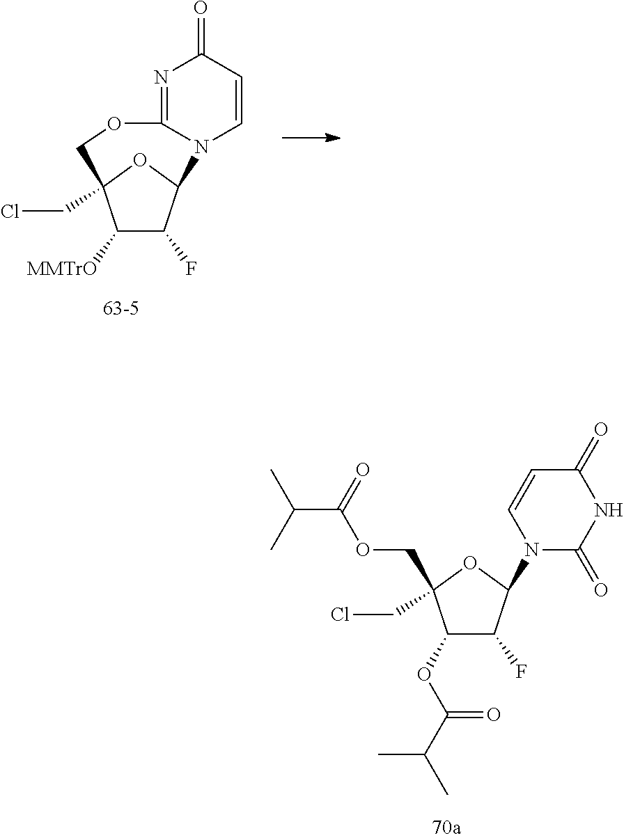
C1([MMTrO])C(F)C2OC1(CCl)COC1=NC(=O)C=CN21.C1(OC(C(C)C)=O)C(F)C(N2C(=O)NC(=O)C=C2)OC1(COC(C(C)C)=O)CCl
